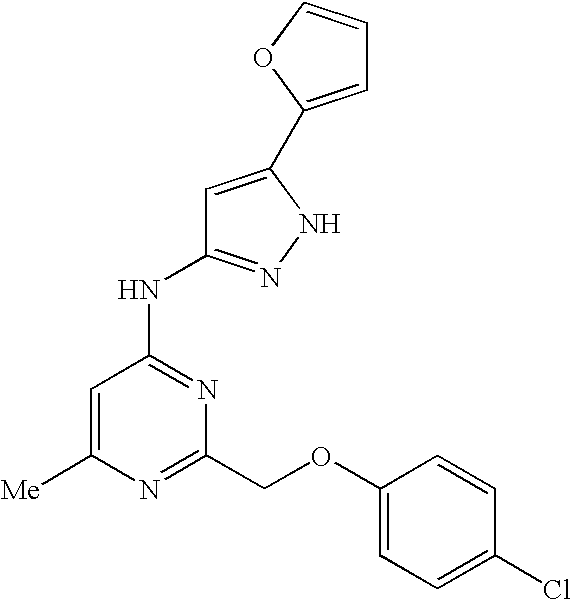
N(C1=NC(COC2=CC=C(Cl)C=C2)=NC([Me])=C1)C1=NNC(C2=CC=CO2)=C1
